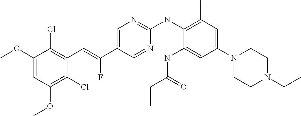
C1(OC)=CC(OC)=C(Cl)C(C=C(C2=CN=C(NC3=C(C)C=C(N4CCN(CC)CC4)C=C3NC(C=C)=O)N=C2)F)=C1Cl
